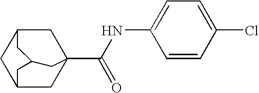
C12CC3(C(NC4=CC=C(Cl)C=C4)=O)CC(C1)CC(C2)C3
